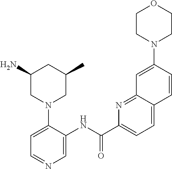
C1=C(N2CC(C)CC(N)C2)C(NC(C2=CC=C3C(=N2)C=C(N2CCOCC2)C=C3)=O)=CN=C1
